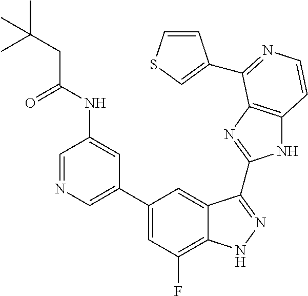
C1=C(C2=CC(F)=C3C(=C2)C(C2=NC4=C(N2)C=CN=C4C2=CSC=C2)=NN3)C=C(NC(CC(C)(C)C)=O)C=N1
